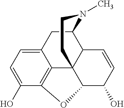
OC1=CC=C2C3=C1OC1C34C(C(C2)N(C)CC4)C=CC1O
